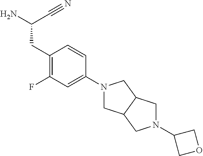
NC(C#N)CC1=C(F)C=C(N2CC3C(C2)CN(C2COC2)C3)C=C1
